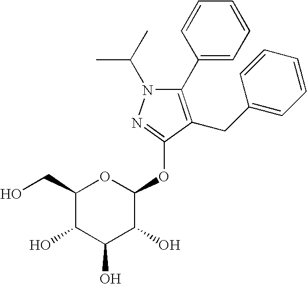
C1(CO)C(O)C(O)C(O)C(OC2=NN(C(C)C)C(C3=CC=CC=C3)=C2CC2=CC=CC=C2)O1
